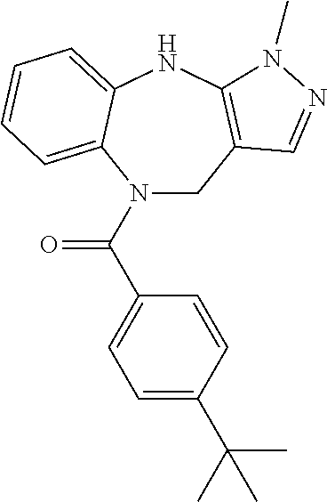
C1C2=C(NC3=CC=CC=C3N1C(C1=CC=C(C(C)(C)C)C=C1)=O)N(C)N=C2
